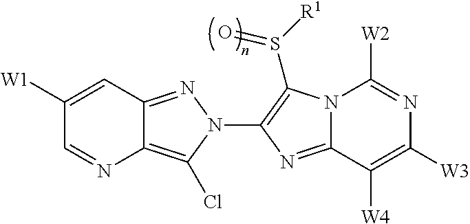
C12=C(Cl)N(C3=C(S([R1])=O)N4C(=N3)C([W4])=C([W3])N=C4[W2])N=C1C=C([W1])C=N2
